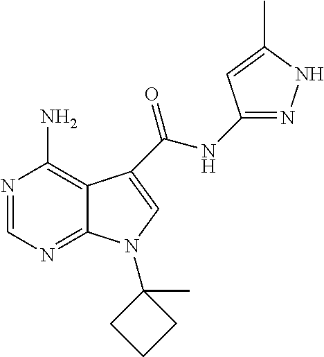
N1=CN=C2C(=C1N)C(C(NC1=NNC(C)=C1)=O)=CN2C1(C)CCC1
